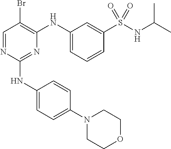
N1(C2=CC=C(NC3=NC(NC4=CC=CC(S(NC(C)C)(=O)=O)=C4)=C(Br)C=N3)C=C2)CCOCC1
